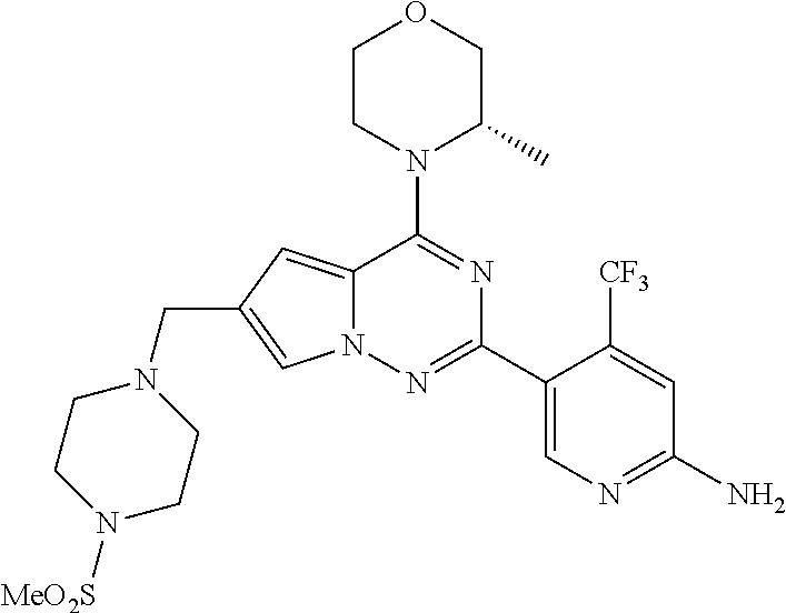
N12C(=CC(CN3CCN([MeO2S])CC3)=C1)C(N1CCOCC1C)=NC(C1=CN=C(N)C=C1[CF3])=N2
